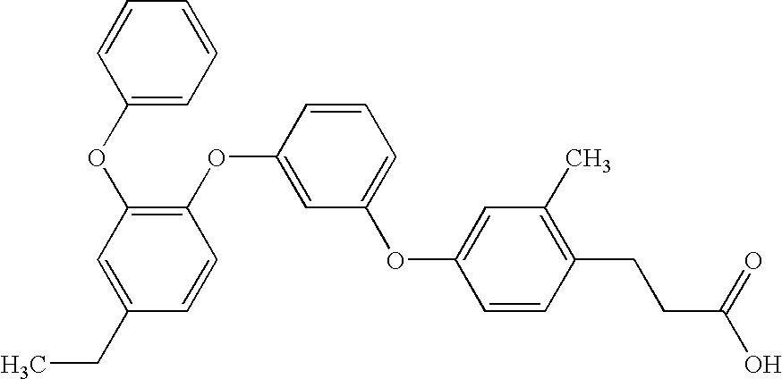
C1(OC2=C(OC3=CC(OC4=CC(C)=C(CCC(O)=O)C=C4)=CC=C3)C=CC(CC)=C2)=CC=CC=C1
